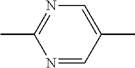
CC1=NC=C(C)C=N1
